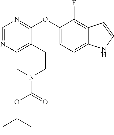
N1(C(=O)OC(C)(C)C)CCC2=C(C1)N=CN=C2OC1=CC=C2C(=C1F)C=CN2
